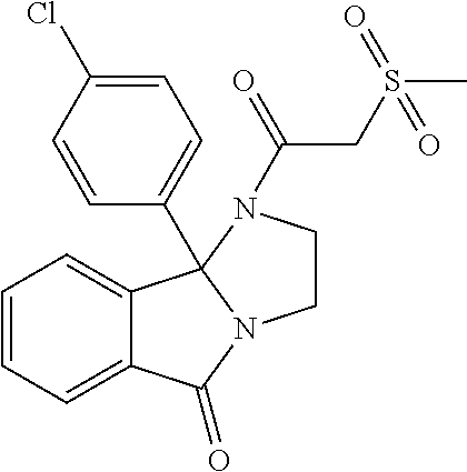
C12=CC=CC=C1C1(C3=CC=C(Cl)C=C3)N(C2=O)CCN1C(CS(C)(=O)=O)=O
